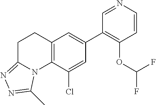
N1=CC(C2=CC3=C(C(Cl)=C2)N2C(=NN=C2C)CC3)=C(OC(F)F)C=C1
